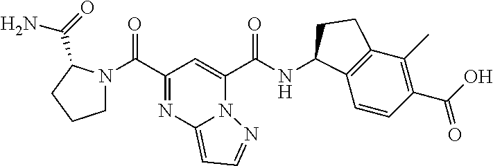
C1(C(=O)N2CCCC2C(N)=O)=NC2=CC=NN2C(C(=O)NC2C3=C(C(C)=C(C(=O)O)C=C3)CC2)=C1
